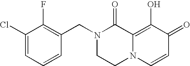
C1(Cl)=CC=CC(CN2CCN3C(=C(O)C(=O)C=C3)C2=O)=C1F
